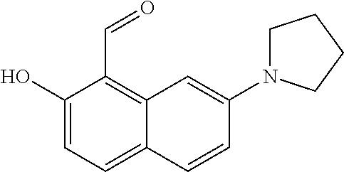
C1(O)=CC=C2C(=C1C=O)C=C(N1CCCC1)C=C2
